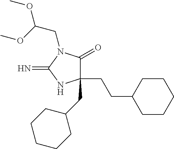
C1(CCC2CCCCC2)(CC2CCCCC2)C(=O)N(CC(OC)OC)C(=N)N1
